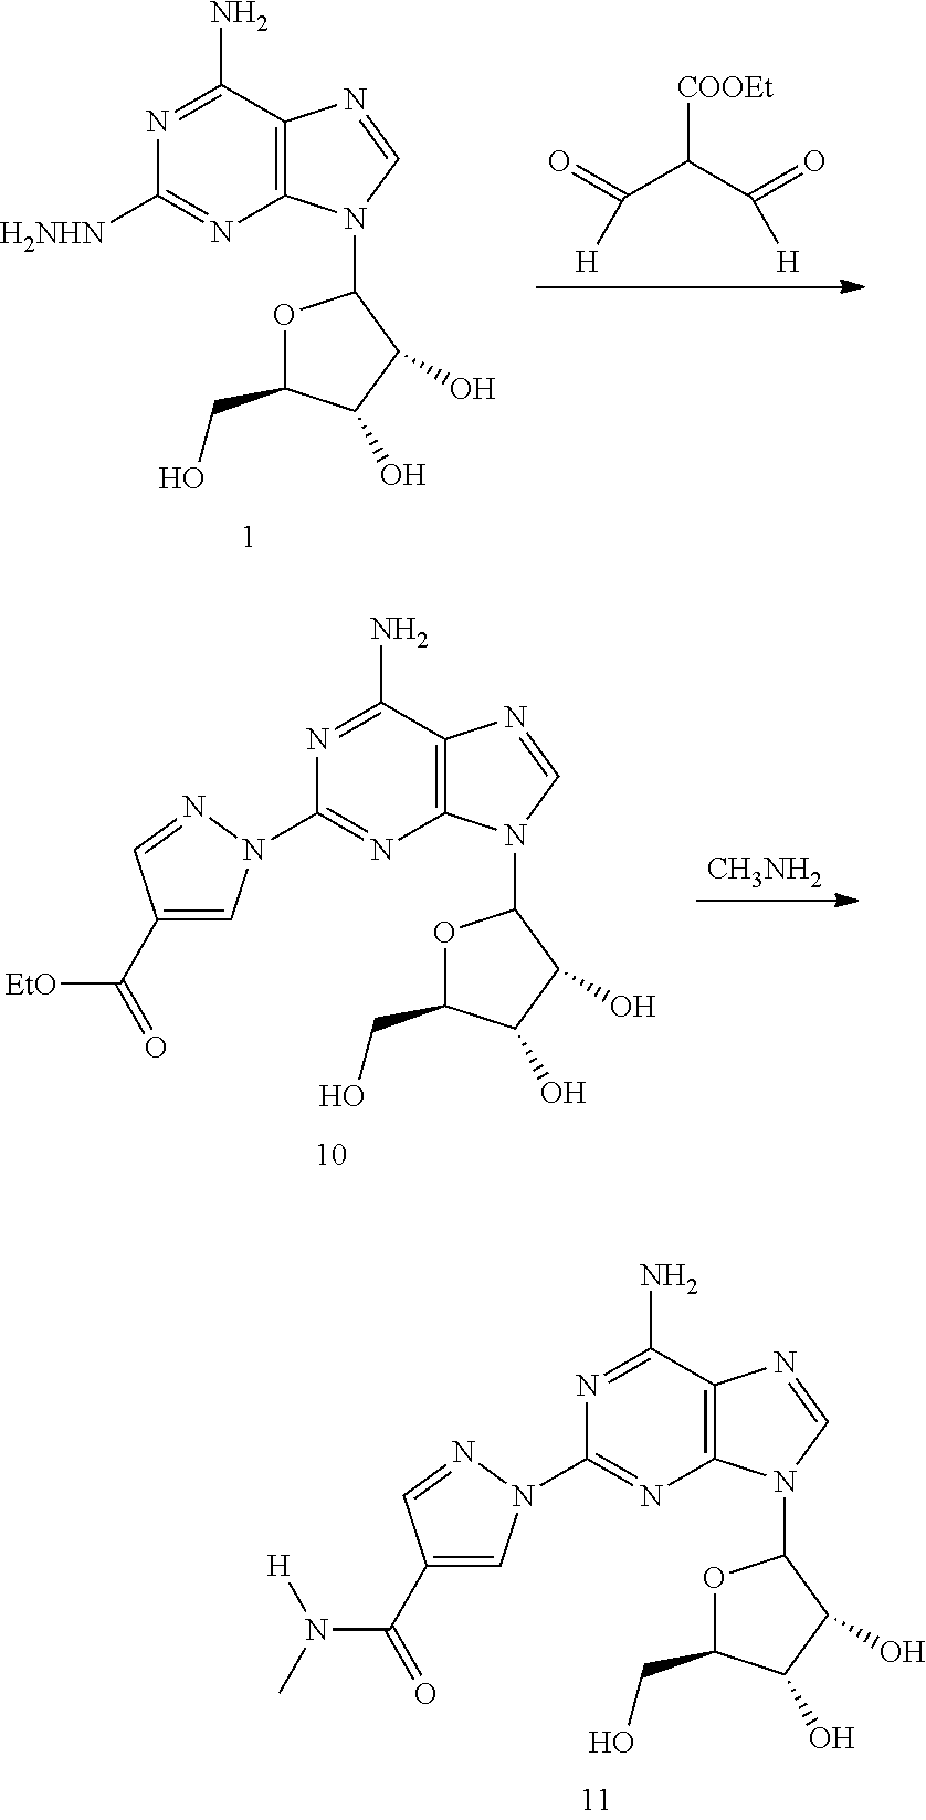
C1([H2NHN])=NC2=C(C(N)=N1)N=CN2C1OC(CO)C(O)C1O.O=C(C(C(=O)[H])[COOEt])[H].[CH3NH2].C1(N2C=C(C(=O)[EtO])C=N2)=NC2=C(C(N)=N1)N=CN2C1OC(CO)C(O)C1O.C1(N2C=C(C(=O)N(C)[H])C=N2)=NC2=C(C(N)=N1)N=CN2C1OC(CO)C(O)C1O
